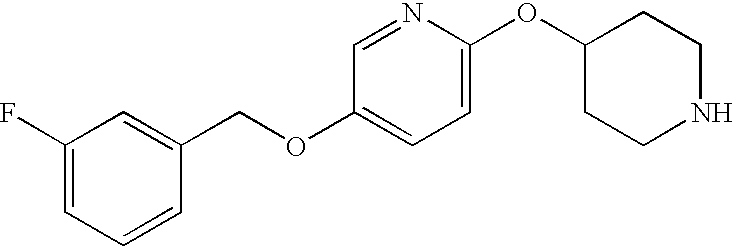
C1(F)=CC=CC(COC2=CC=C(OC3CCNCC3)N=C2)=C1
